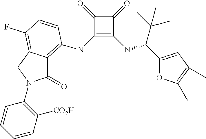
C1(NC2=C3C(=O)N(C4=C([CO2H])C=CC=C4)CC3=C(F)C=C2)=C(NC(C(C)(C)C)C2=CC(C)=C(C)O2)C(=O)C1=O
